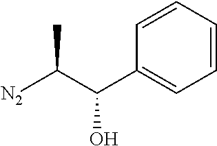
[N2]C(C(C1=CC=CC=C1)O)C
